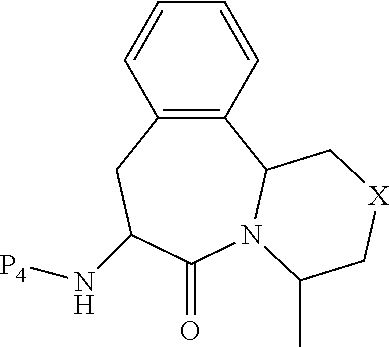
C12=C(C=CC=C1)C1N(C(=O)C(N[P4])C2)C(C)C[X]C1
